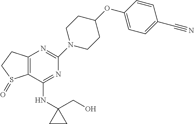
C1(NC2(CO)CC2)=NC(N2CCC(OC3=CC=C(C#N)C=C3)CC2)=NC2=C1S(=O)CC2
